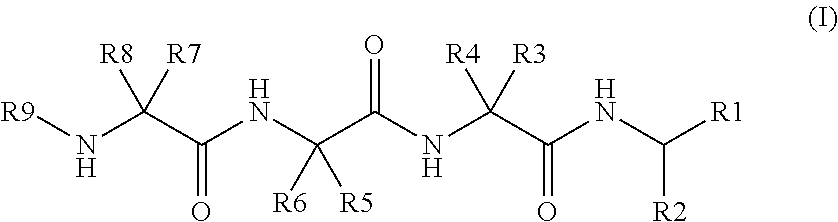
N([R9])C(C(NC(C(NC(C(NC([R1])[R2])=O)([R3])[R4])=O)([R5])[R6])=O)([R7])[R8]
